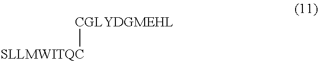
[SLLMWITQC][CGLYDGMEHL]
